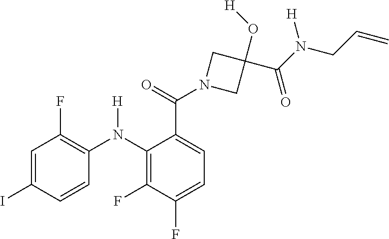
C1=C(C(N2CC(O[H])(C(N(CC=C)[H])=O)C2)=O)C(N(C2=C(F)C=C(I)C=C2)[H])=C(F)C(F)=C1
